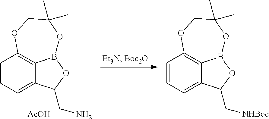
C1=CC=C2C3=C1OCC(C)(C)OB3OC2CN.[AcOH].C1=CC=C2C3=C1OCC(C)(C)OB3OC2C[NHBoc]
